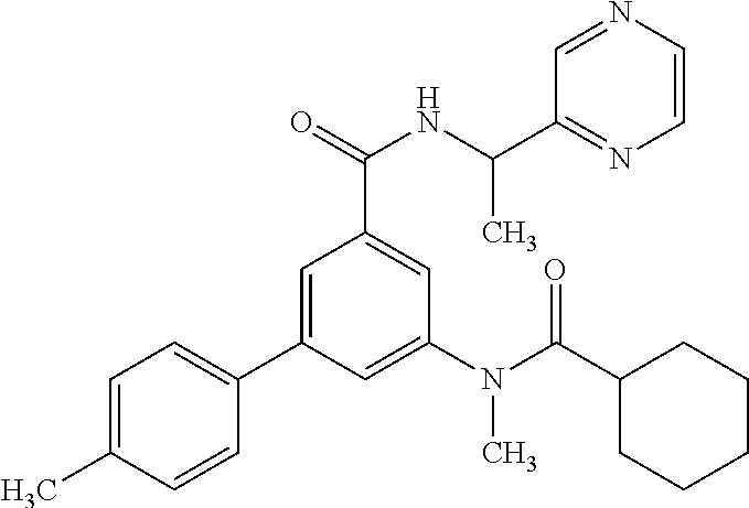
C1=C(C)C=CC(C2=CC(C(=O)NC(C)C3=NC=CN=C3)=CC(N(C(C3CCCCC3)=O)C)=C2)=C1
